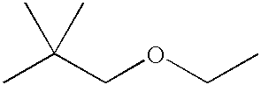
CC(COCC)(C)C
